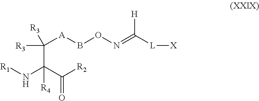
[R3]C([A]BON=C([L][X])[H])([R3])C(N[R1])(C([R2])=O)[R4]
